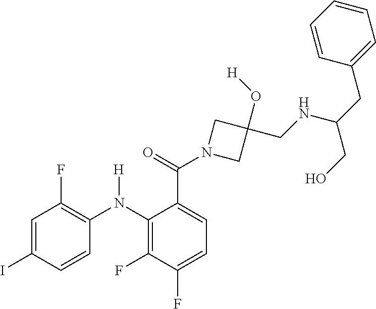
C1=C(I)C=CC(N(C2=C(F)C(F)=CC=C2C(=O)N2CC(O[H])(CNC(CC3=CC=CC=C3)CO)C2)[H])=C1F
